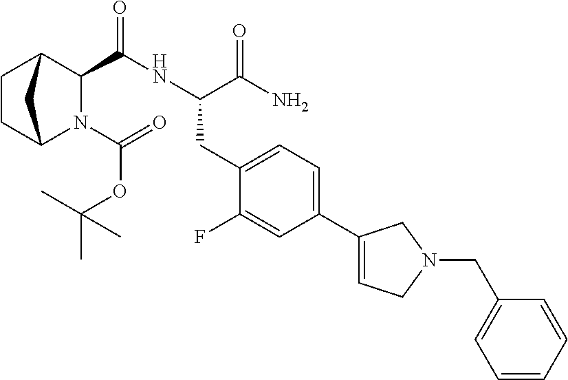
N1(C(=O)OC(C)(C)C)C2CCC(C1C(NC(C(N)=O)CC1=CC=C(C3=CCN(CC4=CC=CC=C4)C3)C=C1F)=O)C2
